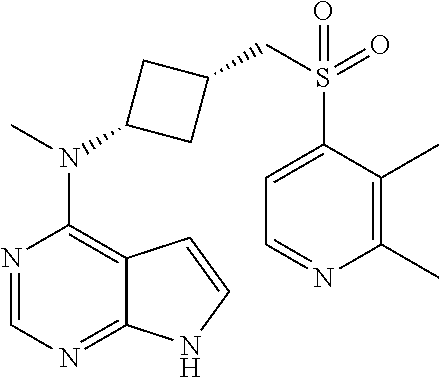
N1=CN=C2C(=C1N(C)C1CC(CS(=O)(C3=CC=NC(C)=C3C)=O)C1)C=CN2
